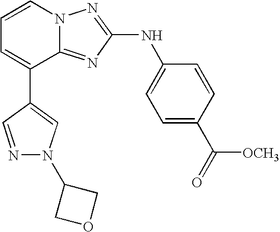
C1=CN2C(=NC(NC3=CC=C(C(=O)[OCH3])C=C3)=N2)C(C2=CN(C3COC3)N=C2)=C1
